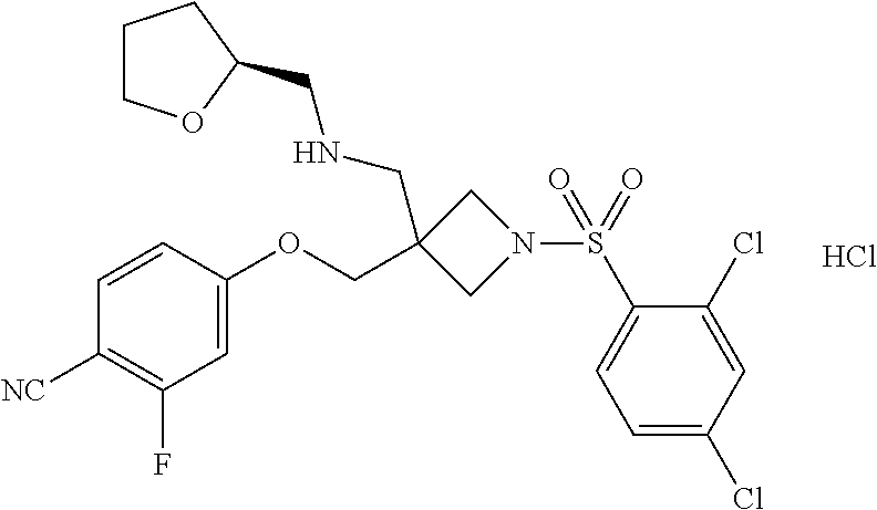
C1=CC(OCC2(CNCC3OCCC3)CN(S(C3=CC=C(Cl)C=C3Cl)(=O)=O)C2)=CC(F)=C1[NC].Cl
